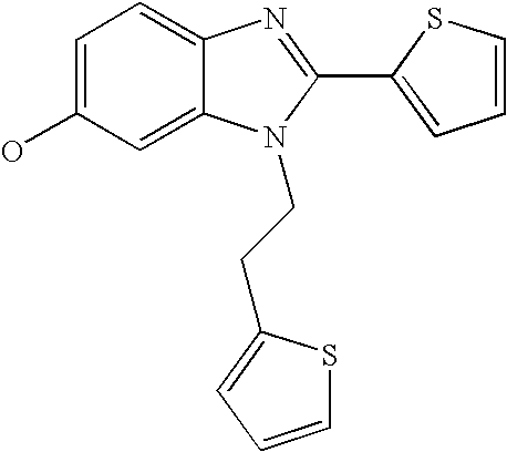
C1=C(O)C=C2C(=C1)N=C(C1=CC=CS1)N2CCC1=CC=CS1
